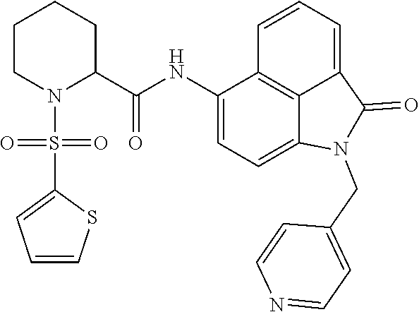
C1(NC(C2CCCCN2S(=O)(C2=CC=CS2)=O)=O)=CC=C2C3=C1C=CC=C3C(=O)N2CC1=CC=NC=C1
